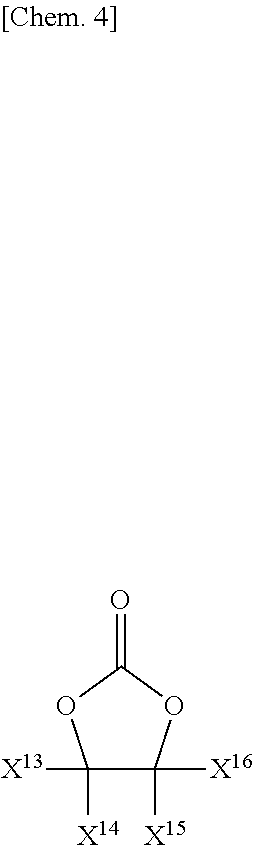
C1([X14])([X13])C([X16])([X15])OC(=O)O1
